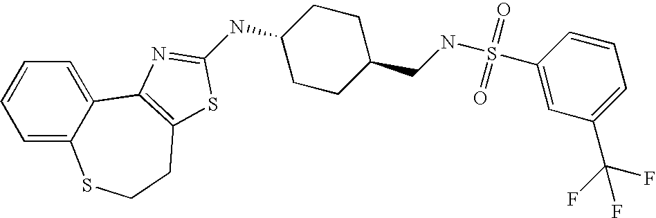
C1=C2C(=CC=C1)C1=C(CCS2)SC(NC2CCC(CNS(C3=CC(C(F)(F)F)=CC=C3)(=O)=O)CC2)=N1
